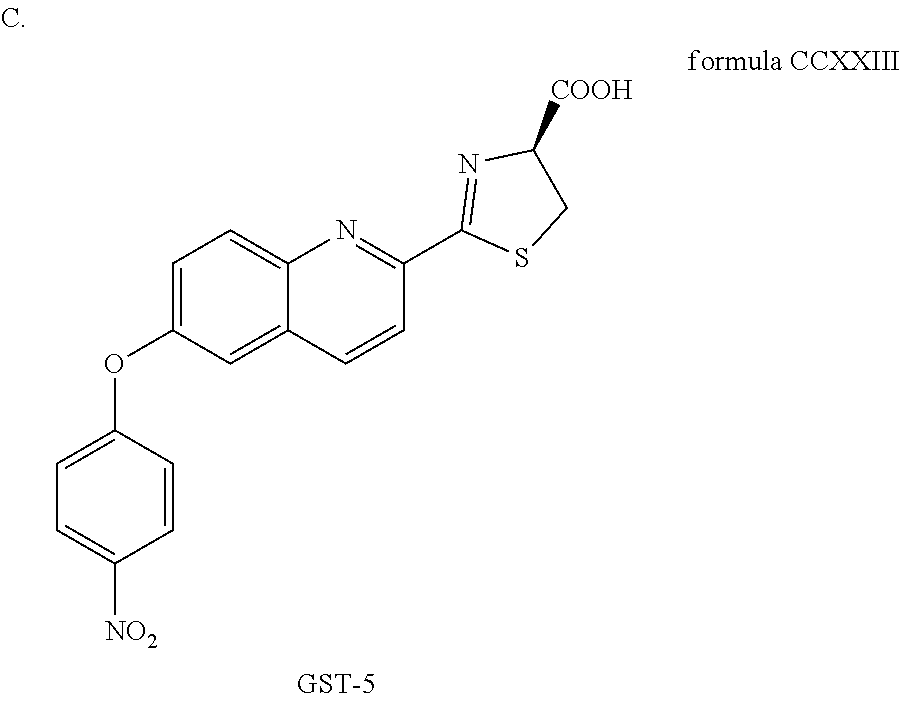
C1=CC(OC2=CC=C3C(=C2)C=CC(C2=NC([COOH])CS2)=N3)=CC=C1[NO2]
